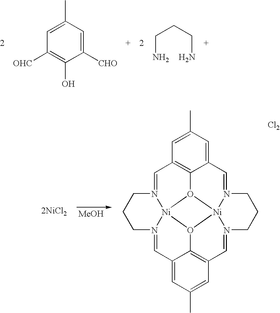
C1([CHO])=CC(C)=CC([OHC])=C1O.NCCCN.[MeOH].[2NiCl2].C1CN2=CC3=CC(C)=CC4=C3O3[Ni]25N(=CC2=C6C(=CC(C)=C2)C=N2CCCN(=C4)[Ni]23O56)C1.[Cl2]
